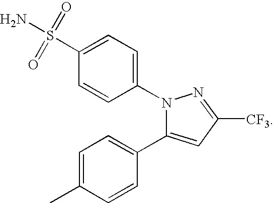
C1=CC(C2=CC([CF3])=NN2C2=CC=C(S(N)(=O)=O)C=C2)=CC=C1C
